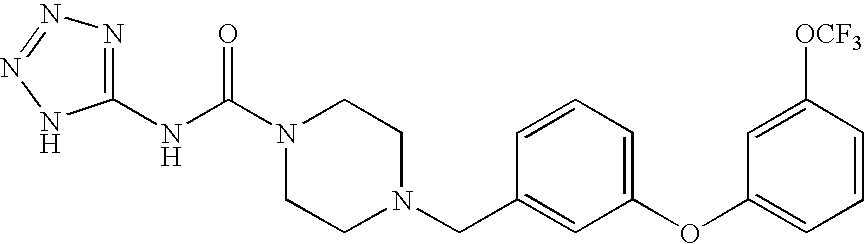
N(C(N1CCN(CC2=CC(OC3=CC=CC([OCF3])=C3)=CC=C2)CC1)=O)C1=NN=NN1
